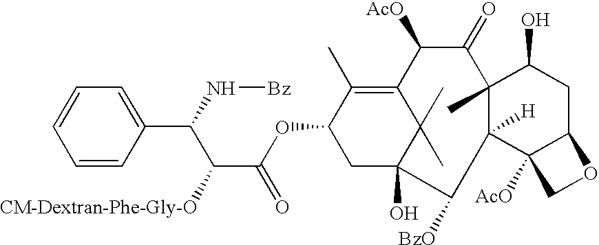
C1=CC(C(N[Bz])C(C(=O)OC2CC3(O)C(C)(C)C(=C2C)C([AcO])C(=O)C2(C)C([H])(C4([AcO])C(CC2O)OC4)C3[BzO])[CM-Dextran-Phe-Gly-O])=CC=C1
